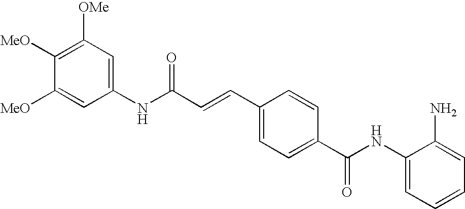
C1(NC(C2=CC=C(C=CC(NC3=CC([OMe])=C([MeO])C([MeO])=C3)=O)C=C2)=O)=CC=CC=C1N
